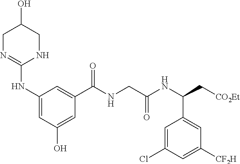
C1N=C(NC2=CC(O)=CC(C(NCC(NC(C[CO2Et])C3=CC([CF2H])=CC(Cl)=C3)=O)=O)=C2)NCC1O
